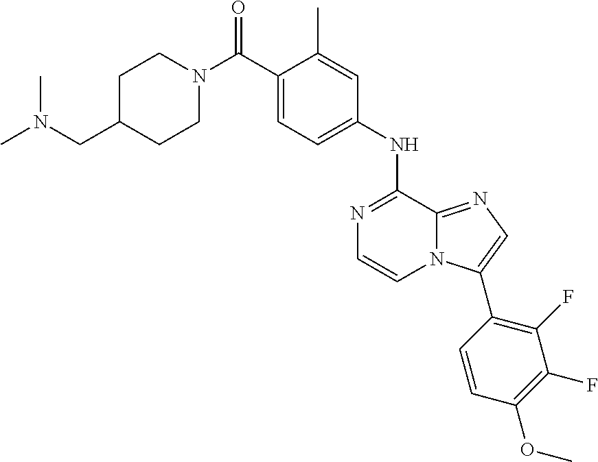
C1(NC2=NC=CN3C2=NC=C3C2=C(F)C(F)=C(OC)C=C2)=CC=C(C(N2CCC(CN(C)C)CC2)=O)C(C)=C1
